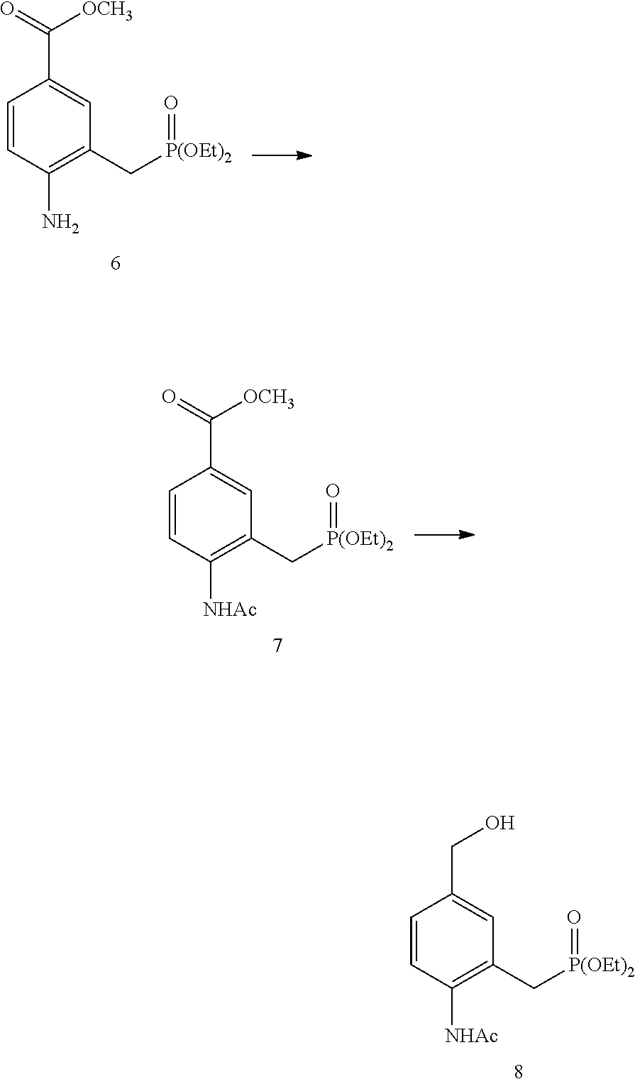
C1=CC([NHAc])=C(C[P(OEt)2]=O)C=C1C(=O)[OCH3].C1=CC([NHAc])=C(C[P(OEt)2]=O)C=C1CO.C1=CC(N)=C(C[P(OEt)2]=O)C=C1C(=O)[OCH3]
